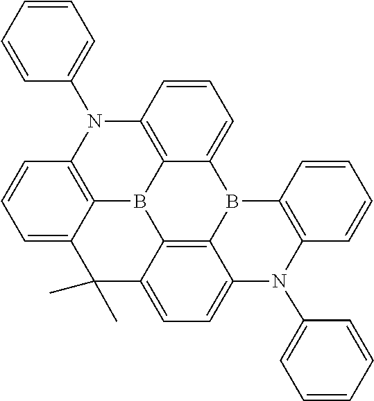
C12=C(C=CC=C1)N(C1=CC=CC=C1)C1=CC=C3C(C)(C)C4=CC=CC5=C4B4C3=C1B2C1=CC=CC(=C14)N5C1=CC=CC=C1
